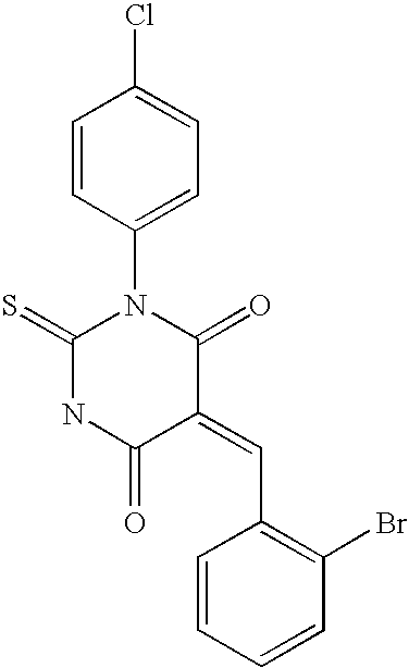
C1=CC(N2C(=S)NC(=O)C(=CC3=C(Br)C=CC=C3)C2=O)=CC=C1Cl
